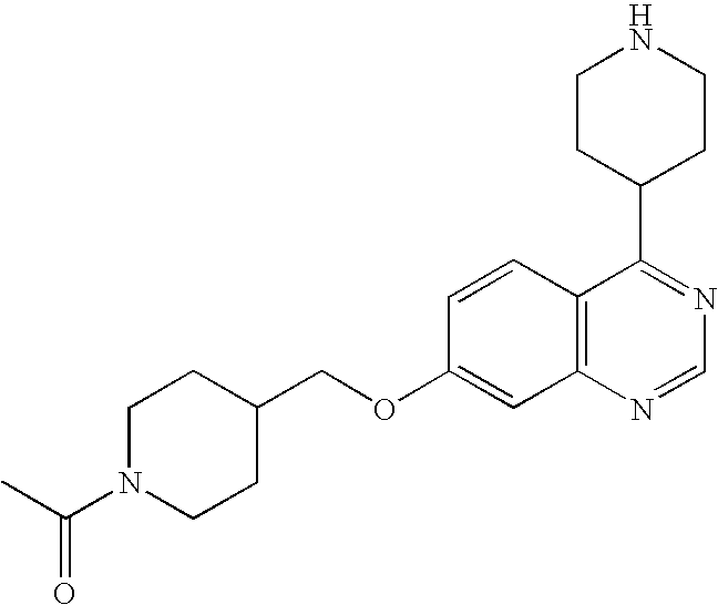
C12=C(N=CN=C1C1CCNCC1)C=C(OCC1CCN(C(C)=O)CC1)C=C2
